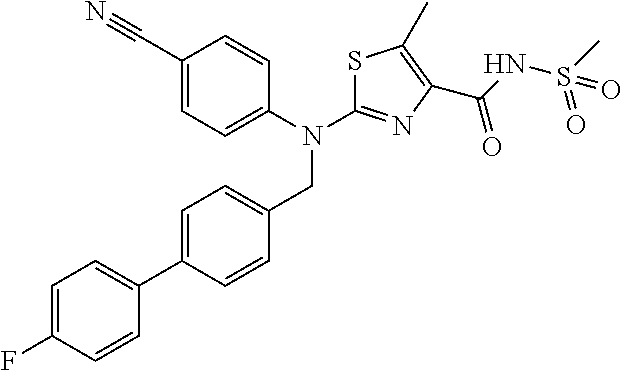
C1=C(CN(C2=NC(C(NS(C)(=O)=O)=O)=C(C)S2)C2=CC=C(C#N)C=C2)C=CC(C2=CC=C(F)C=C2)=C1
